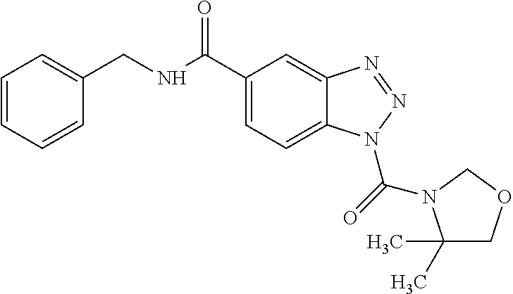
C1=CC=CC(CNC(C2=CC=C3C(=C2)N=NN3C(=O)N2C(C)(C)COC2)=O)=C1
